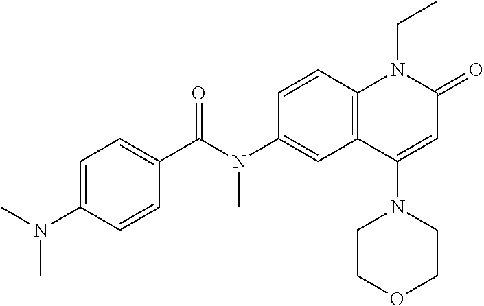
N(C1=CC2=C(C=C1)N(CC)C(=O)C=C2N1CCOCC1)(C(C1=CC=C(N(C)C)C=C1)=O)C
